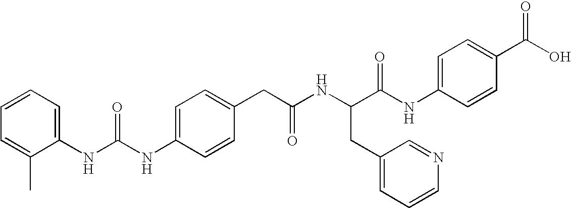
C1=C(CC(NC(CC2=CC=CN=C2)C(NC2=CC=C(C(O)=O)C=C2)=O)=O)C=CC(NC(NC2=CC=CC=C2C)=O)=C1
